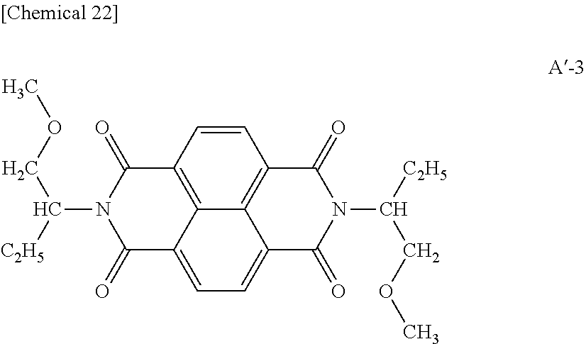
C1=C2C3=C(C=CC4=C3C(=C1)C(=O)N(C([C2H5])COC)C4=O)C(=O)N(C(COC)[C2H5])C2=O
